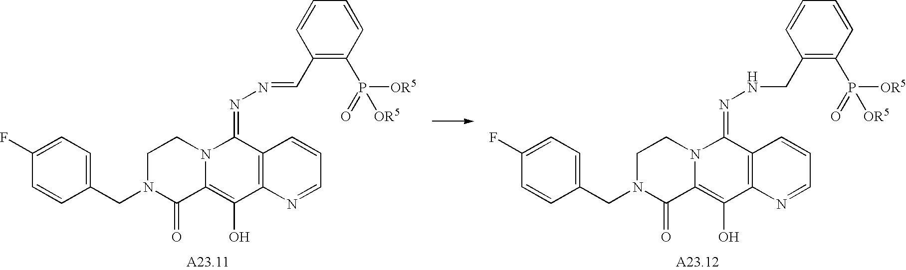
C1(F)=CC=C(CN2C(=O)C3=C(O)C4=C(C(=NN=CC5=C(P(=O)([OR5])[OR5])C=CC=C5)N3CC2)C=CC=N4)C=C1.C1(F)=CC=C(CN2C(=O)C3=C(O)C4=C(C(=NNCC5=C(P(=O)([OR5])[OR5])C=CC=C5)N3CC2)C=CC=N4)C=C1
